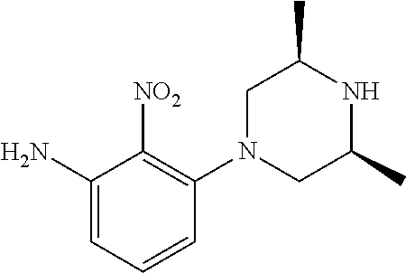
C1(N)=CC=CC(N2CC(C)NC(C)C2)=C1[NO2]
